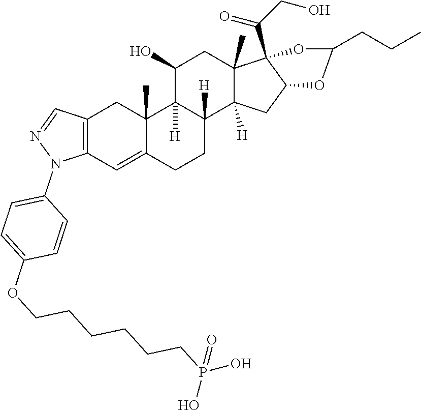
C12=C(C=C3C(C)(C1)C1([H])C([H])(CC3)C3([H])C(C)(CC1O)C1(C(CO)=O)C(C3)OC(CCC)O1)N(C1=CC=C(OCCCCCCP(O)(=O)O)C=C1)N=C2
